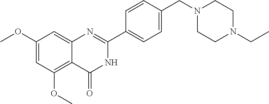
C1(OC)=CC(OC)=C2C(=C1)N=C(C1=CC=C(CN3CCN(CC)CC3)C=C1)NC2=O
